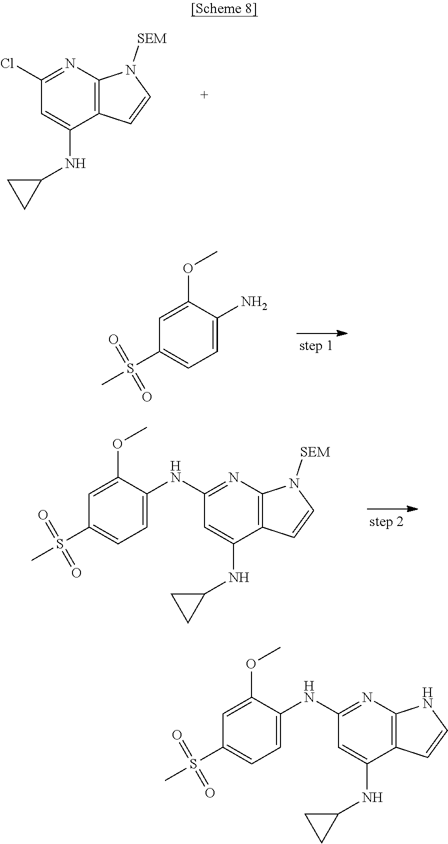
C1(Cl)=NC2=C(C(NC3CC3)=C1)C=CN2[SEM].C1=C(S(=O)(=O)C)C=C(OC)C(N)=C1.C1(NC2=CC=C(S(=O)(=O)C)C=C2OC)=NC2=C(C(NC3CC3)=C1)C=CN2[SEM].C1(NC2=CC=C(S(=O)(=O)C)C=C2OC)=NC2=C(C(NC3CC3)=C1)C=CN2
